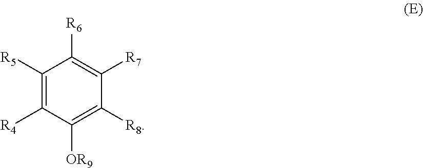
C1([R5])=C([R4])C([OR9])=C([R8])C([R7])=C1[R6]
